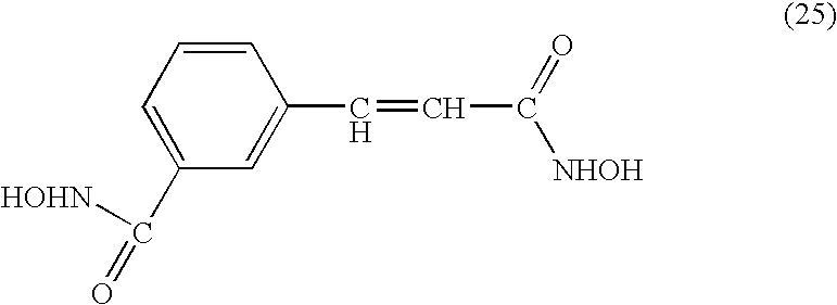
C1=C(C=CC(=O)[NHOH])C=CC=C1C([HOHN])=O
